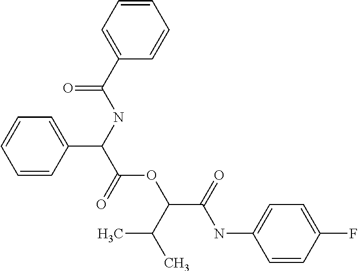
C1=CC(C(C(=O)OC(C(C)C)C(=O)NC2=CC=C(F)C=C2)NC(=O)C2=CC=CC=C2)=CC=C1
